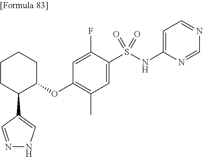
N1=CC(C2C(OC3=C(C)C=C(S(NC4=CC=NC=N4)(=O)=O)C(F)=C3)CCCC2)=CN1
